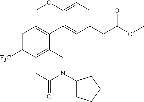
C1(CC(OC)=O)=CC=C(OC)C(C2=CC=C([F3C])C=C2CN(C2CCCC2)C(C)=O)=C1
